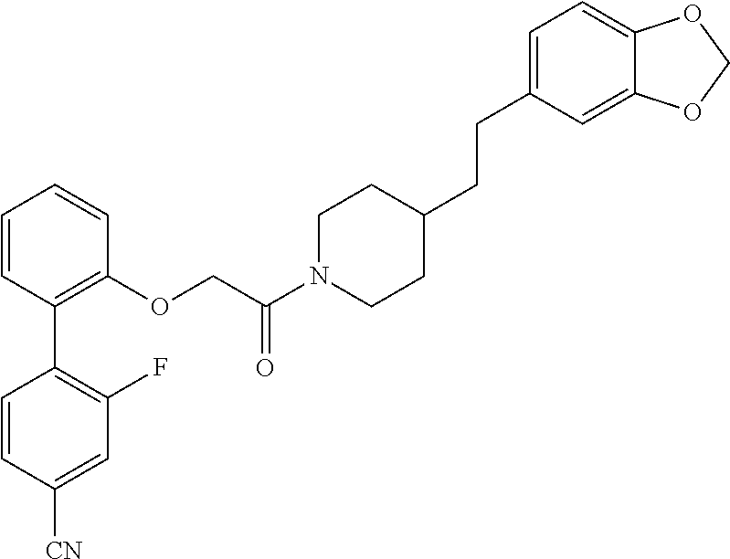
C1=CC(C2=C(F)C=C([CN])C=C2)=C(OCC(N2CCC(CCC3=CC=C4C(=C3)OCO4)CC2)=O)C=C1
